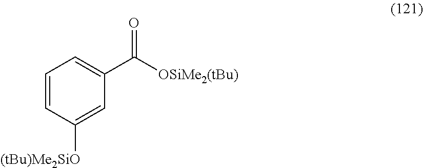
C1=CC([(tBu)Me2SiO])=CC(C(=O)[OSiMe2(tBu)])=C1
